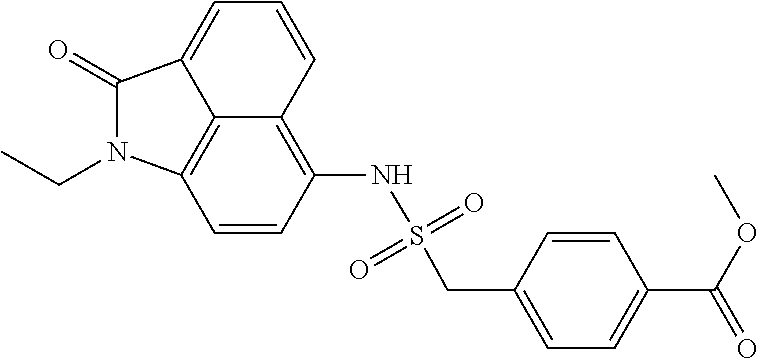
C12=C3C=CC(NS(CC4=CC=C(C(=O)OC)C=C4)(=O)=O)=C1C=CC=C2C(=O)N3CC
